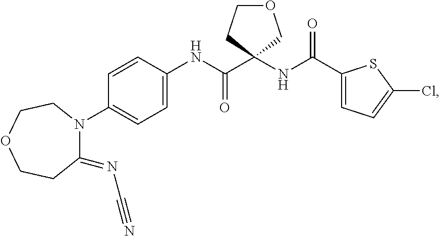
N(C(C1(NC(C2=CC=C(Cl)S2)=O)COCC1)=O)C1=CC=C(N2C(=NC#N)CCOCC2)C=C1
